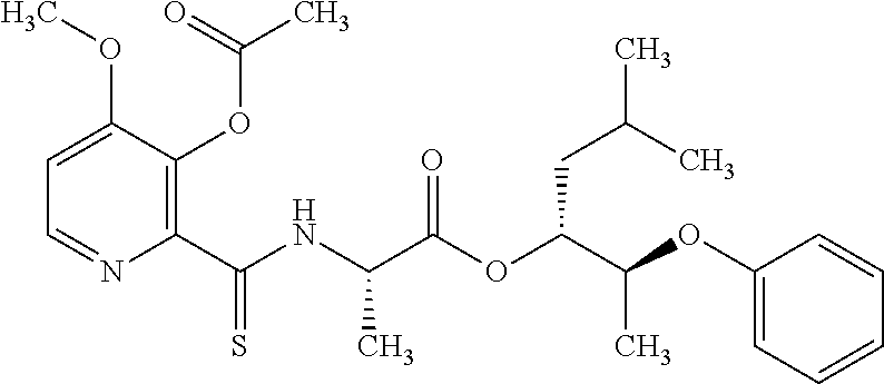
C1=C(OC)C(OC(C)=O)=C(C(NC(C(OC(C(OC2=CC=CC=C2)C)CC(C)C)=O)C)=S)N=C1
